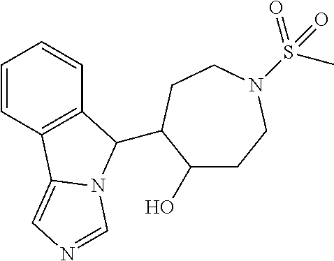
C1=CC2=C(C=C1)C(C1C(O)CCN(S(C)(=O)=O)CC1)N1C2=CN=C1
